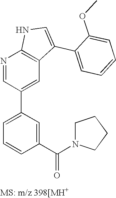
N1=CC(C2=CC=CC(C(=O)N3CCCC3)=C2)=CC2=C1NC=C2C1=CC=CC=C1OC
